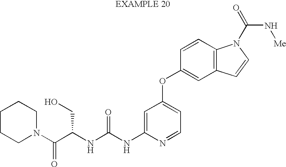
N(C(NC1=CC(OC2=CC3=C(C=C2)N(C(=O)N[Me])C=C3)=CC=N1)=O)C(C(N1CCCCC1)=O)CO
